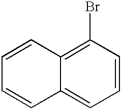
C1=CC(Br)=C2C(=C1)C=CC=C2
